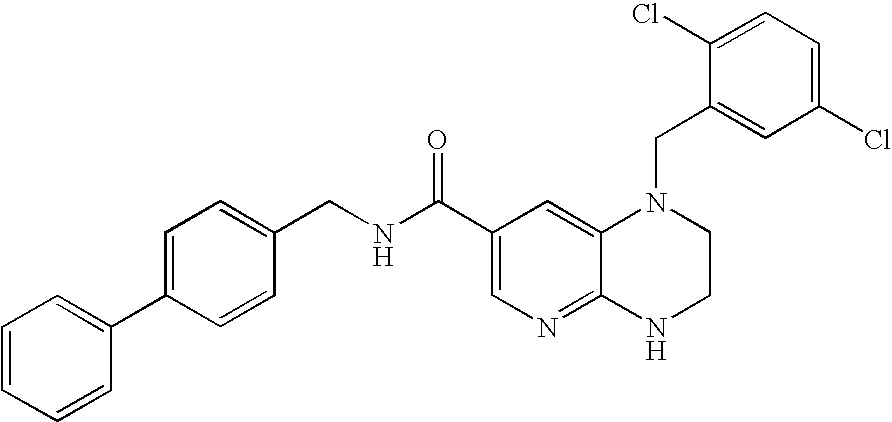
C1(Cl)=CC=C(Cl)C=C1CN1C2=CC(C(=O)NCC3=CC=C(C4=CC=CC=C4)C=C3)=CN=C2NCC1
